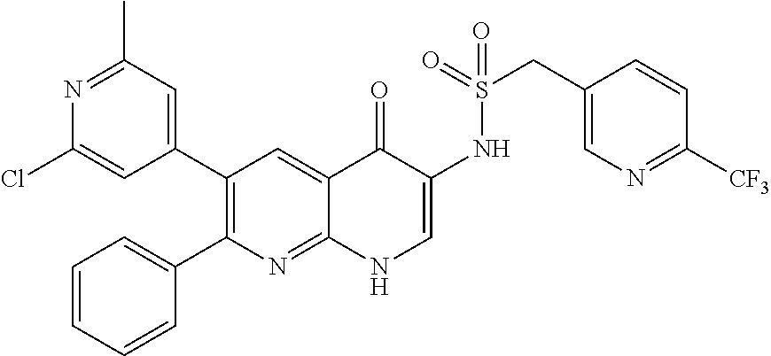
N1=C(C)C=C(C2=C(C3=CC=CC=C3)N=C3C(=C2)C(=O)C(NS(CC2=CN=C([CF3])C=C2)(=O)=O)=CN3)C=C1Cl
